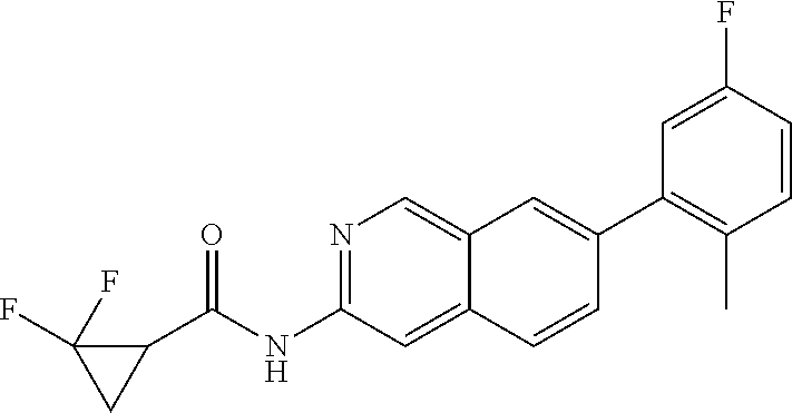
N1=C(NC(=O)C2C(F)(F)C2)C=C2C(=C1)C=C(C1=C(C)C=CC(F)=C1)C=C2
